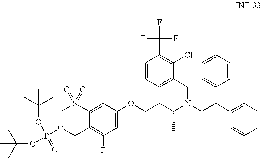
C1=C(OCCC(N(CC(C2=CC=CC=C2)C2=CC=CC=C2)CC2=CC=CC(C(F)(F)F)=C2Cl)C)C=C(S(=O)(=O)C)C(COP(OC(C)(C)C)(OC(C)(C)C)=O)=C1F
